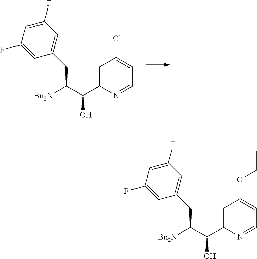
C1=C(F)C=C(F)C=C1CC([Bn2N])C(C1=CC(Cl)=CC=N1)O.C1=C(F)C=C(F)C=C1CC([Bn2N])C(C1=CC(OCC)=CC=N1)O
